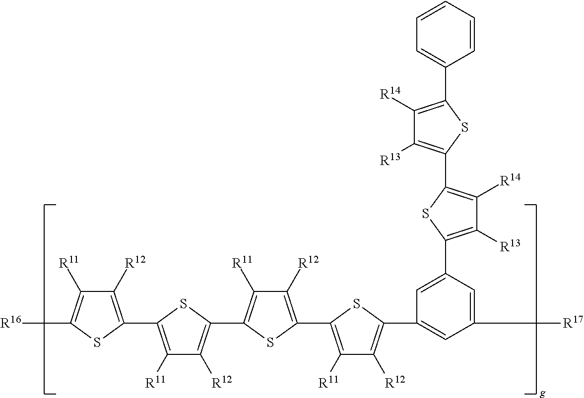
C1([R14])=C(C2=CC=CC=C2)SC(C2=C([R14])C([R13])=C(C3=CC(C4=C([R12])C([R11])=C(C5=C([R12])C([R11])=C(C6=C([R12])C([R11])=C(C7=C([R12])C([R11])=C([R16])S7)S6)S5)S4)=CC([R17])=C3)S2)=C1[R13]
